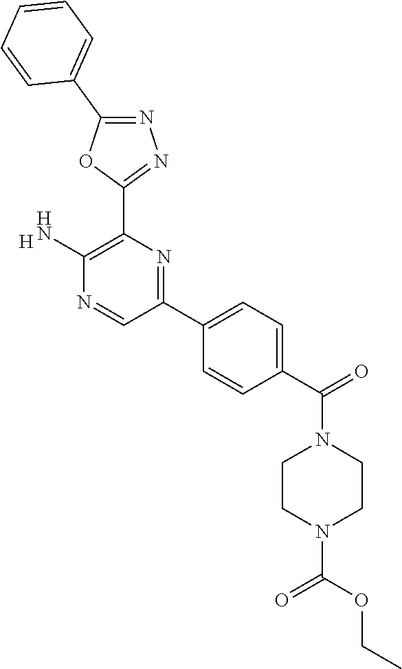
[H].C1(N)=C(C2=NN=C(C3=CC=CC=C3)O2)N=C(C2=CC=C(C(=O)N3CCN(C(OCC)=O)CC3)C=C2)C=N1
